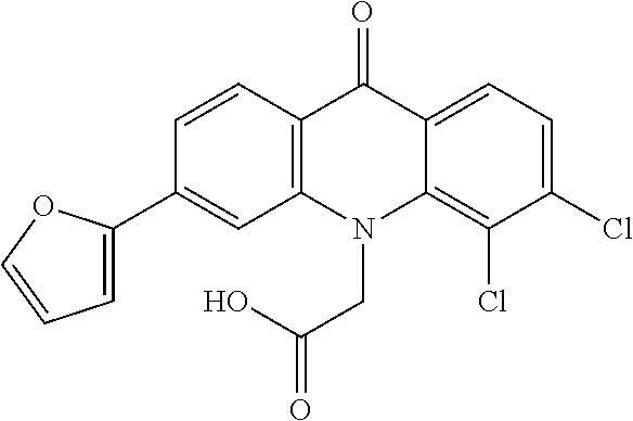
C12=C(N(CC(O)=O)C3=C(Cl)C(Cl)=CC=C3C1=O)C=C(C1=CC=CO1)C=C2
